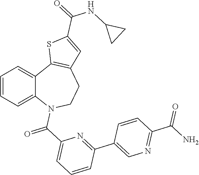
C1=CC=C2C(=C1)C1=C(CCN2C(C2=CC=CC(C3=CN=C(C(N)=O)C=C3)=N2)=O)C=C(C(=O)NC2CC2)S1
